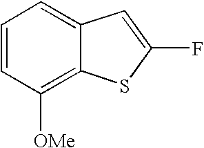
C1=CC([OMe])=C2C(=C1)C=C(F)S2
